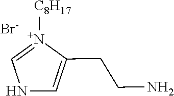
N1C=C(CCN)[N+]([C8H17])=C1.[Br-]
